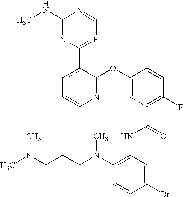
N1=C(OC2=CC(C(=O)NC3=C(N(CCCN(C)C)C)C=CC(Br)=C3)=C(F)C=C2)C(C2=BC=NC(NC)=N2)=CC=C1
